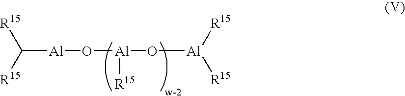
[Al](C([R15])[R15])O[Al](O[Al]([R15])[R15])[R15]
